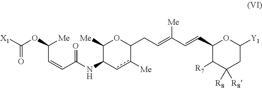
C(C=CC(=O)NC1C([Me])OC(CC=C(C=CC2C([R7])C([R8])([R8])CC([Y1])O2)[Me])c([Me])c1)([Me])OC([X1])=O
